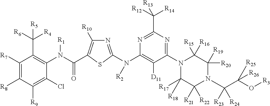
C1([R7])=C([R8])C([R9])=C(Cl)C(N(C(=O)C2=C([R10])N=C(N(C3=C([D11])C(N4C([R17])([R18])C([R21])([R22])N(C(C(O[R3])([R25])[R26])([R23])[R24])C([R20])([R19])C4([R15])[R16])=NC(C([R12])([R14])[R13])=N3)[R2])S2)[R1])=C1C([R6])([R4])[R5]
